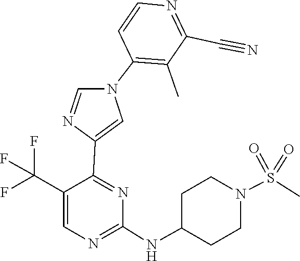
C1(NC2CCN(S(=O)(=O)C)CC2)=NC=C(C(F)(F)F)C(C2=CN(C3=C(C)C(C#N)=NC=C3)C=N2)=N1
